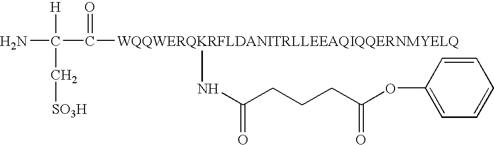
[WQQWERQKRFLDANITRLLEEAQIQQERNMYELQ](C(C(N)([H])C[SO3H])=O)NC(CCCC(OC1=CC=CC=C1)=O)=O
